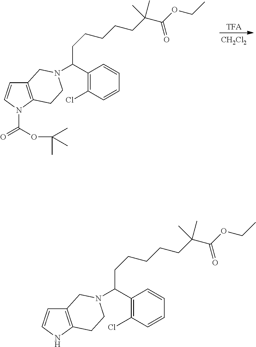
C12=C(N(C(OC(C)(C)C)=O)C=C1)CCN(C(C1=C(Cl)C=CC=C1)CCCCCC(C(OCC)=O)(C)C)C2.[CH2Cl2].C12=C(NC=C1)CCN(C(C1=C(Cl)C=CC=C1)CCCCCC(C(OCC)=O)(C)C)C2
